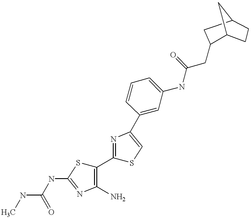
N(C)C(=O)NC1=NC(N)=C(C2=NC(C3=CC(NC(CC4CC5CCC4C5)=O)=CC=C3)=CS2)S1
